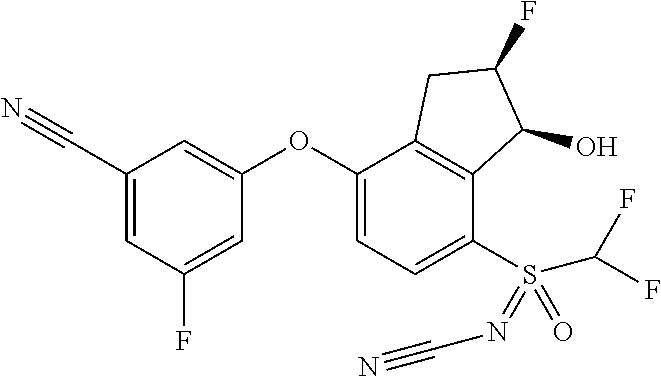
C1(C#N)=CC(F)=CC(OC2=CC=C(S(C(F)F)(=O)=NC#N)C3=C2CC(F)C3O)=C1
